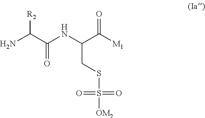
NC(C(NC(C([M1])=O)CSS([OM2])(=O)=O)=O)[R2]
